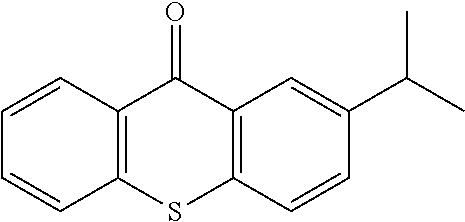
C1=CC2=C(C=C1)SC1=C(C2=O)C=C(C(C)C)C=C1
